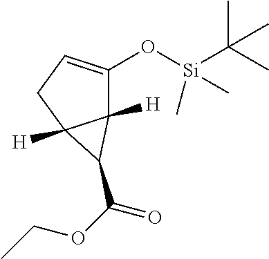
O(C1=CCC2([H])C1([H])C2C(OCC)=O)[Si](C)(C)C(C)(C)C
